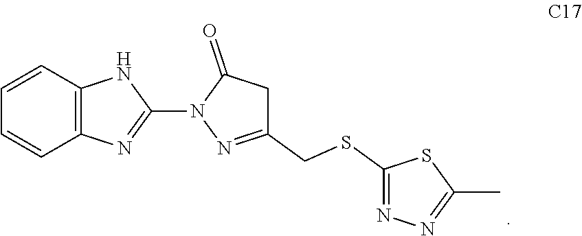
C12=C(C=CC=C1)NC(N1N=C(CSC3=NN=C(C)S3)CC1=O)=N2
